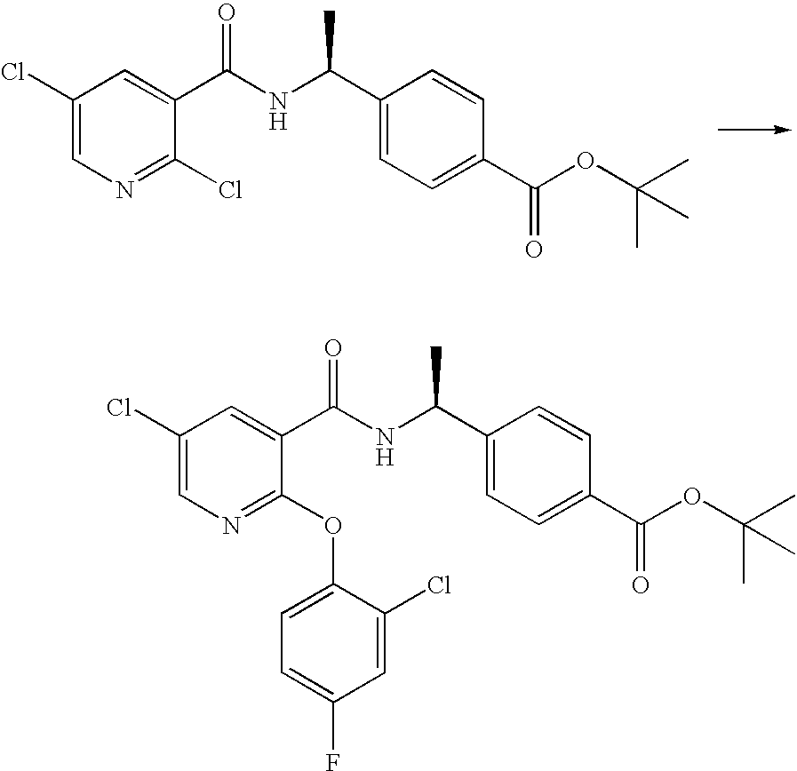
C1(Cl)=CN=C(Cl)C(C(NC(C2=CC=C(C(OC(C)(C)C)=O)C=C2)C)=O)=C1.C1(Cl)=CN=C(OC2=CC=C(F)C=C2Cl)C(C(NC(C2=CC=C(C(OC(C)(C)C)=O)C=C2)C)=O)=C1
